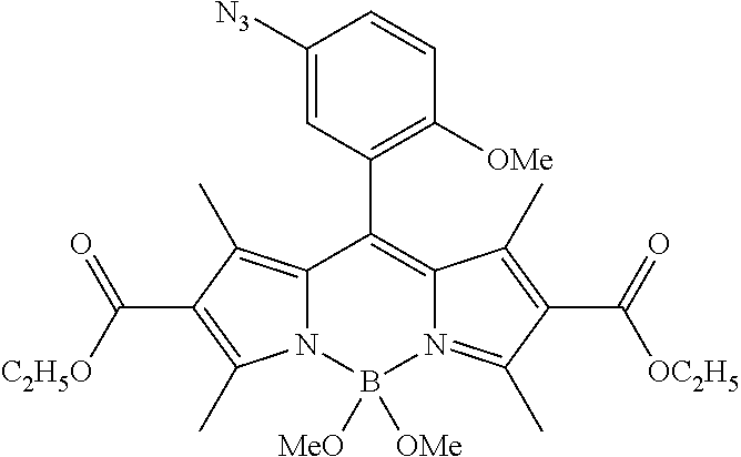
C12=C(C)C(C(=O)[C2H5O])=C(C)N1B([MeO])([OMe])N1=C(C)C(C(=O)[OC2H5])=C(C)C1=C2C1=C([OMe])C=CC([N3])=C1
